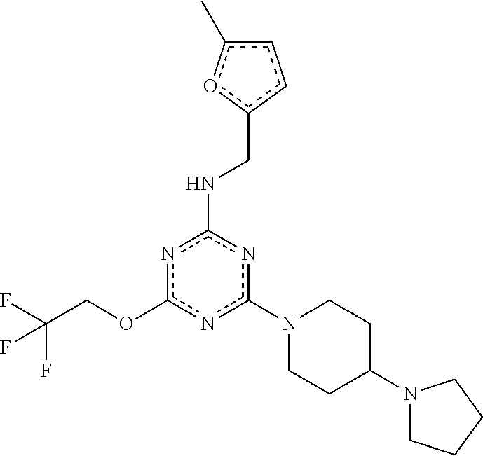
c1(N2CCC(N3CCCC3)CC2)nc(NCc2ccc(C)o2)nc(OCC(F)(F)F)n1
